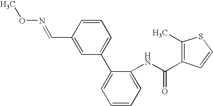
C1=CC(C=NOC)=CC(C2=CC=CC=C2NC(C2=C(C)SC=C2)=O)=C1
